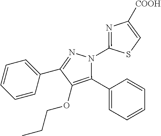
C1=CC=C(C2=NN(C3=NC([COOH])=CS3)C(C3=CC=CC=C3)=C2OCCC)C=C1
